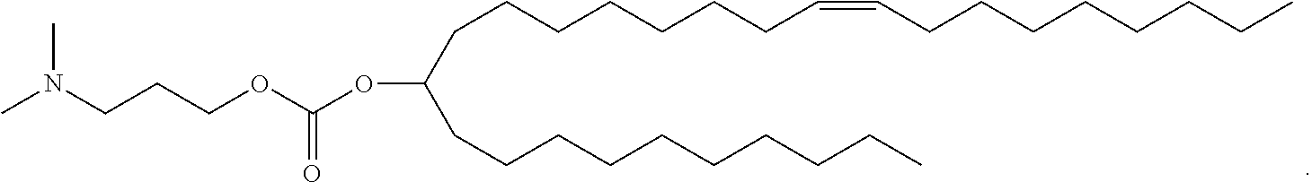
CN(CCCOC(OC(CCCCCCCCCC)CCCCCCCC=CCCCCCCCC)=O)C
